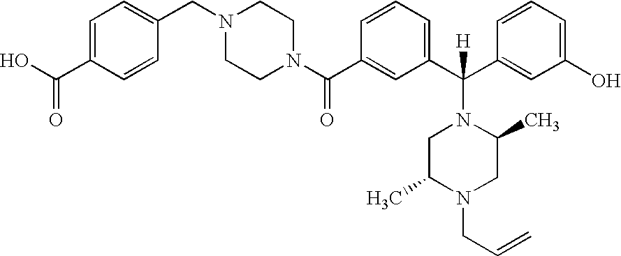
N1(C(C2=CC(C(C3=CC(O)=CC=C3)(N3CC(C)N(CC=C)CC3C)[H])=CC=C2)=O)CCN(CC2=CC=C(C(O)=O)C=C2)CC1
